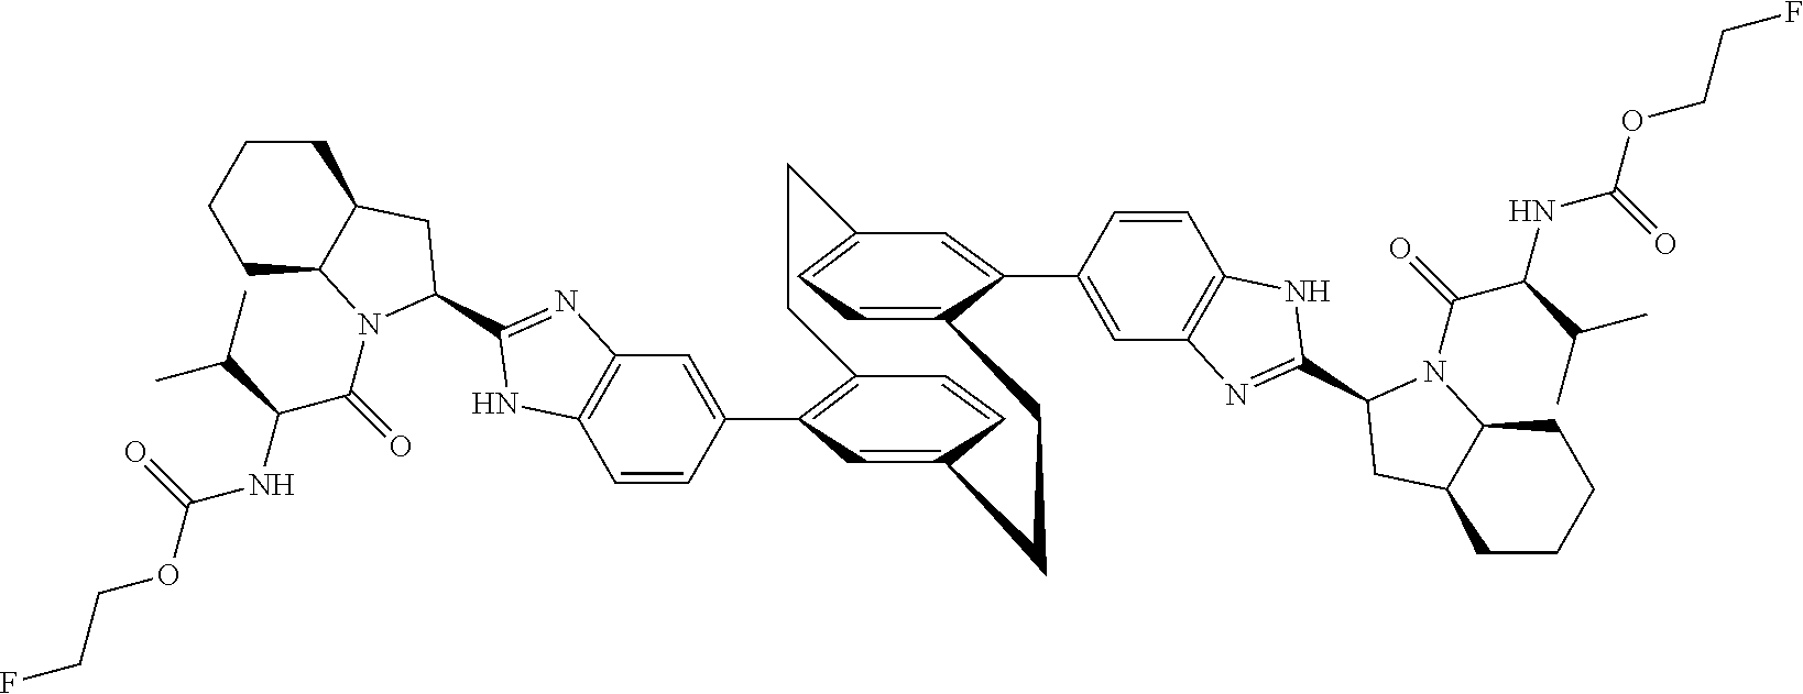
C1=CC(C2=C3C=CC(=C2)CCC2=CC=C(C=C2C2=CC4=C(C=C2)NC(C2N(C(C(NC(OCCF)=O)C(C)C)=O)C5CCCCC5C2)=N4)CC3)=CC2=C1NC(C1N(C(=O)C(NC(OCCF)=O)C(C)C)C3CCCCC3C1)=N2
